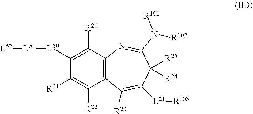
C1([R21])=C([R22])C2=C(C([R20])=C1[L50][L51][L52])N=C(N([R101])[R102])C([R25])([R24])C([L21][R103])=C2[R23]
